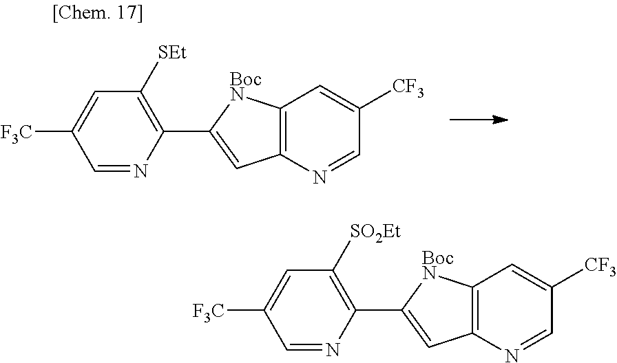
N1=CC([CF3])=CC2=C1C=C(C1=C([SEt])C=C([F3C])C=N1)[BocN]2.N1=CC([CF3])=CC2=C1C=C(C1=C([SO2Et])C=C([F3C])C=N1)[BocN]2
